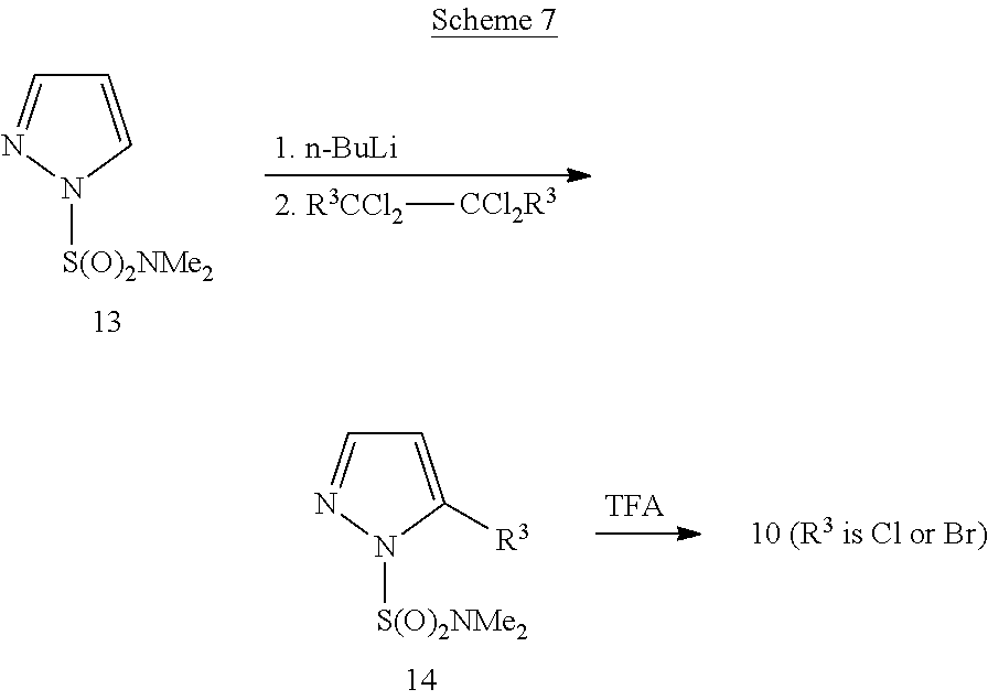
C1=CN([S(O)2NMe2])N=C1.[R3CCl2][CCl2R3].C1=C([R3])N([S(O)2NMe2])N=C1
